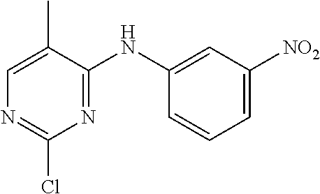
N(C1=CC([NO2])=CC=C1)C1=NC(Cl)=NC=C1C
